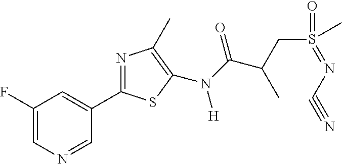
C1(F)=CN=CC(C2=NC(C)=C(N([H])C(=O)C(CS(=O)(=NC#N)C)C)S2)=C1
